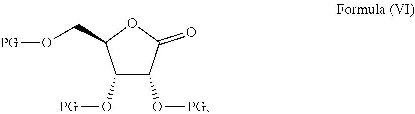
C1(O[PG])C(O[PG])C(=O)OC1CO[PG]
